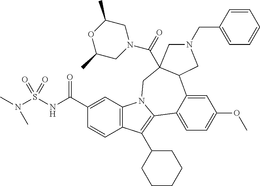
C1=CC(CN2CC3(C(=O)N4CC(C)OC(C)C4)C(C2)C2=CC(OC)=CC=C2C2=C(C4CCCCC4)C4=C(C=C(C(NS(N(C)C)(=O)=O)=O)C=C4)N2C3)=CC=C1
